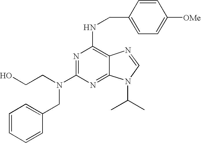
OCCN(C1=NC(NCC2=CC=C([OMe])C=C2)=C2C(=N1)N(C(C)C)C=N2)CC1=CC=CC=C1
